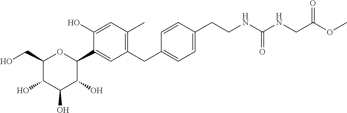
C1(CO)C(O)C(O)C(O)C(C2=CC(CC3=CC=C(CCNC(NCC(OC)=O)=O)C=C3)=C(C)C=C2O)O1
